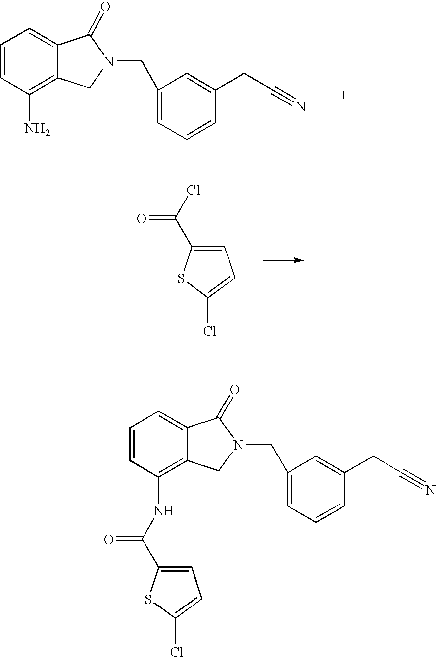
C1=CC(N)=C2C(=C1)C(=O)N(CC1=CC=CC(CC#N)=C1)C2.C1=C(C(=O)Cl)SC(Cl)=C1.C1=CC(NC(C2=CC=C(Cl)S2)=O)=C2C(=C1)C(=O)N(CC1=CC=CC(CC#N)=C1)C2
